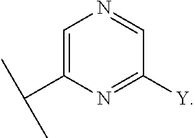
C1=C(C(C)C)N=C([Y])C=N1
